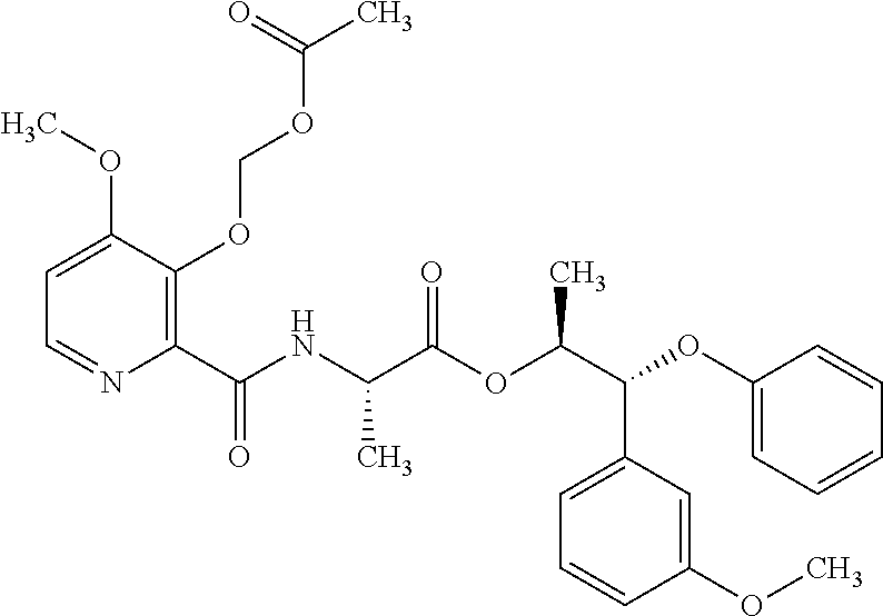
C1=C(OC)C(OCOC(C)=O)=C(C(NC(C(OC(C(C2=CC=CC(OC)=C2)OC2=CC=CC=C2)C)=O)C)=O)N=C1
